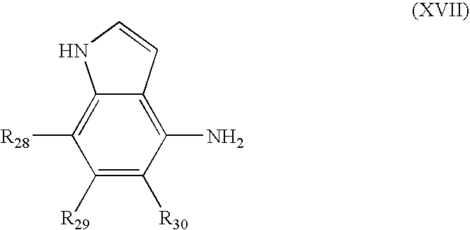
C12=C(N)C([R30])=C([R29])C([R28])=C1NC=C2
